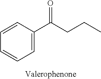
C1=CC(C(CCC)=O)=CC=C1
